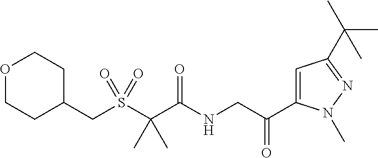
C1(CS(C(C(NCC(C2=CC(C(C)(C)C)=NN2C)=O)=O)(C)C)(=O)=O)CCOCC1
